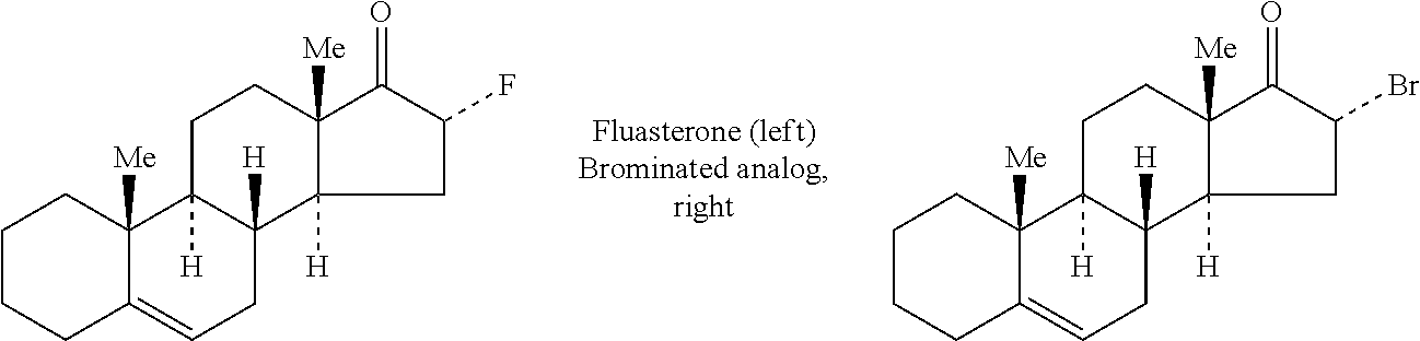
C1CCC2=CCC3([H])C([H])(C2([Me])C1)CCC1([Me])C3([H])CC(F)C1=O.C1CCC2=CCC3([H])C([H])(C2([Me])C1)CCC1([Me])C3([H])CC(Br)C1=O
